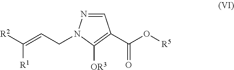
[OR3]C1=C(C(O[R5])=O)C=NN1CC=C([R2])[R1]
